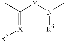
[R5][X]=C(C)[Y]N([R6])C
